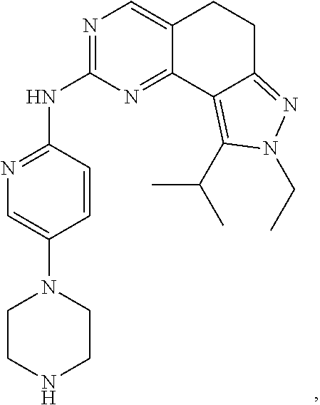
N1=C(NC2=NC=C(N3CCNCC3)C=C2)N=C2C(=C1)CCC1=NN(CC)C(C(C)C)=C21
